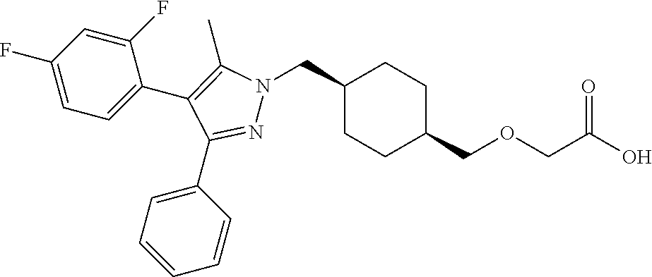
C1(CN2N=C(C3=CC=CC=C3)C(C3=CC=C(F)C=C3F)=C2C)CCC(COCC(O)=O)CC1
